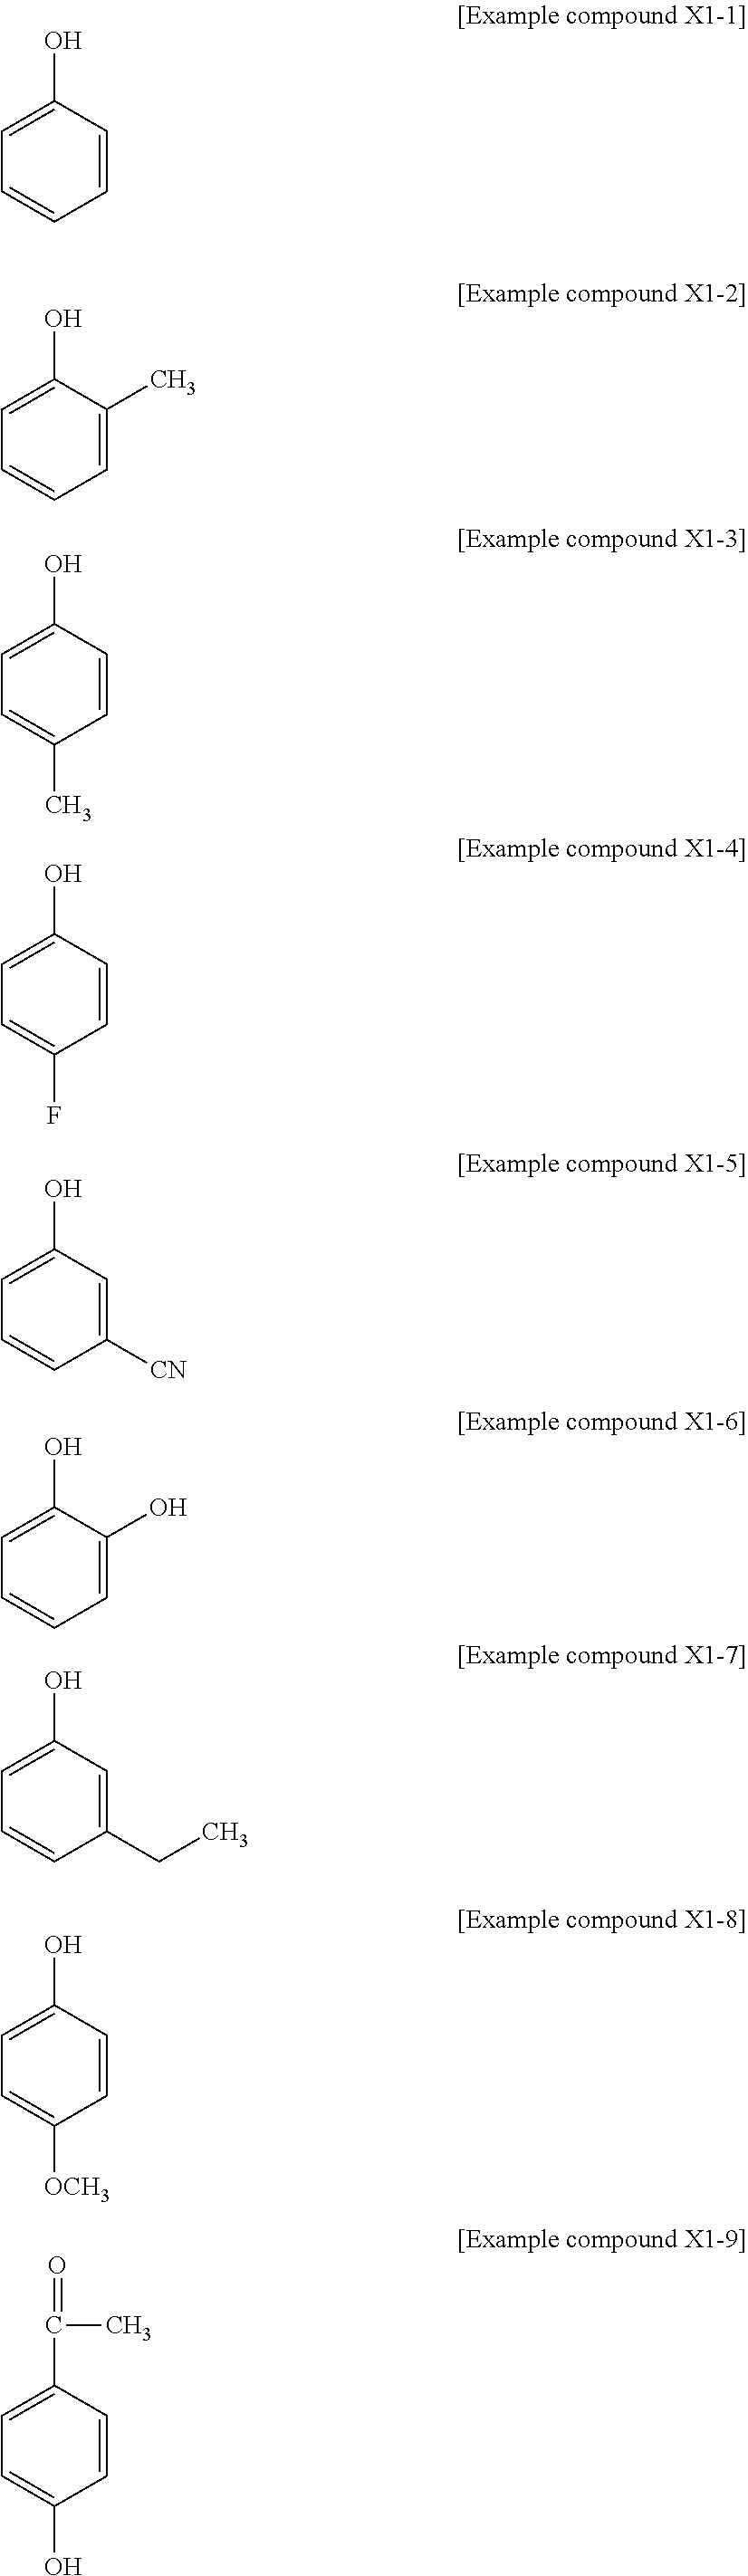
C1=CC=CC(O)=C1.C1=CC=C(C)C(O)=C1.C1=C(C)C=CC(O)=C1.C1=C(F)C=CC(O)=C1.C1=CC([CN])=CC(O)=C1.C1=CC=C(O)C(O)=C1.C1=CC(CC)=CC(O)=C1.C1=C([OCH3])C=CC(O)=C1.C1=C(O)C=CC(C(=O)C)=C1
